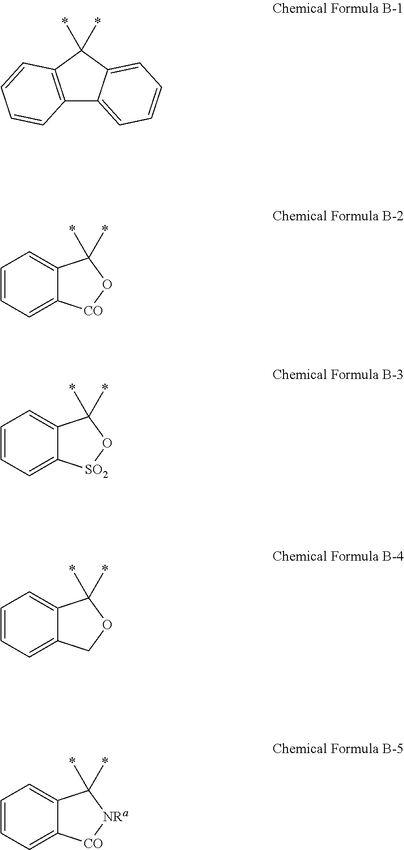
C12=C(C(*)(*)C3=CC=CC=C13)C=CC=C2.C1=CC=C2C(=C1)C(*)(*)O[CO]2.C1=CC=C2C(=C1)C(*)(*)O[SO2]2.C1=CC=C2C(=C1)C(*)(*)OC2.C1=CC=C2C(=C1)C(*)(*)[NRa][CO]2
